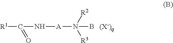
[R1]C(N[A]N(B)([R2])[R3])=O.[(X-)q]
